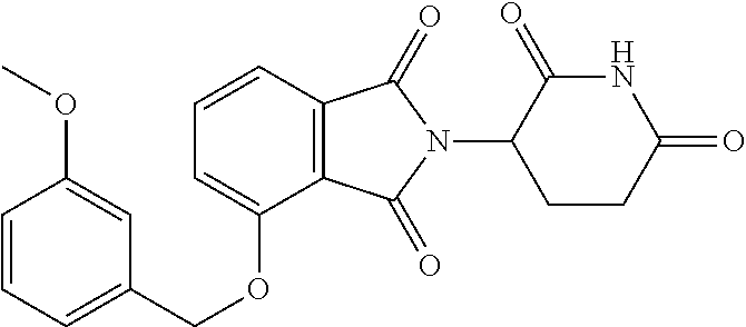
C1=CC2=C(C(OCC3=CC=CC(OC)=C3)=C1)C(=O)N(C1CCC(=O)NC1=O)C2=O
